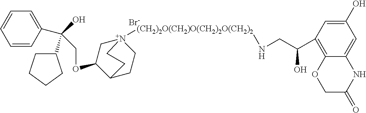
[Br-].C(OC1C[N+]2([(CH2)2O(CH2)O(CH2)2O(CH2)2]NCC(C3=C4C(=CC(O)=C3)NC(=O)CO4)O)CCC1CC2)C(C1=CC=CC=C1)(O)C1CCCC1
